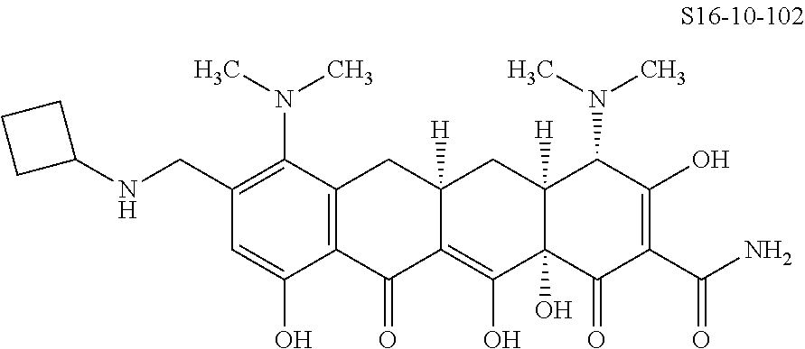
C12=C(C(N(C)C)=C(CNC3CCC3)C=C1O)CC1([H])C(=C(O)C3(O)C([H])(C1)C(N(C)C)C(O)=C(C(N)=O)C3=O)C2=O
